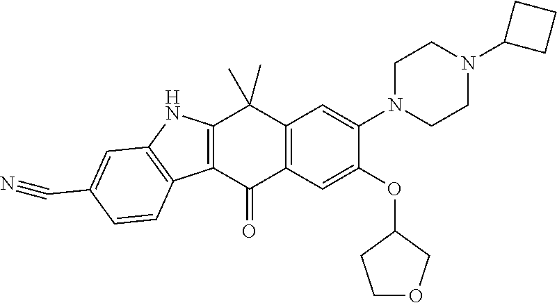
C12=C(C(=O)C3=C(C1(C)C)C=C(N1CCN(C4CCC4)CC1)C(OC1CCOC1)=C3)C1=C(N2)C=C(C#N)C=C1
